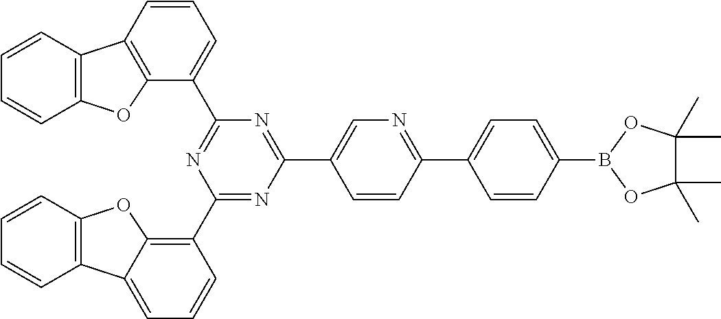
C1(C2=C3C(=CC=C2)C2=C(C=CC=C2)O3)=NC(C2=CN=C(C3=CC=C(B4OC(C)(C)C(C)(C)O4)C=C3)C=C2)=NC(C2=CC=CC3=C2OC2=C3C=CC=C2)=N1
